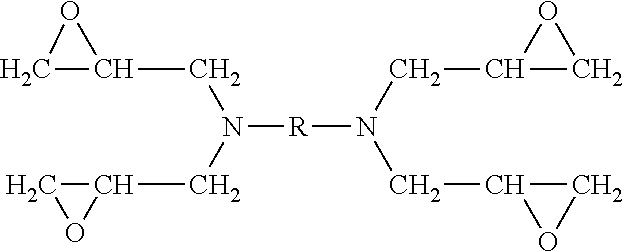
N(CC1CO1)(CC1CO1)[R]N(CC1CO1)CC1CO1
